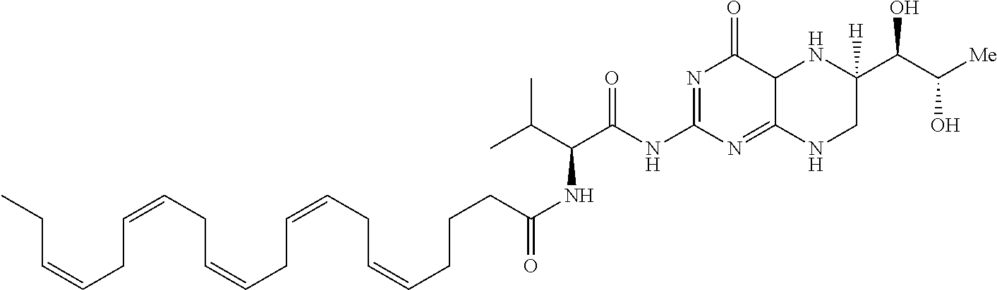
CCC=CCC=CCC=CCC=CCC=CCCCC(NC(C(NC1=NC(=O)C2C(=N1)NCC(C(C([Me])O)O)([H])N2)=O)C(C)C)=O
